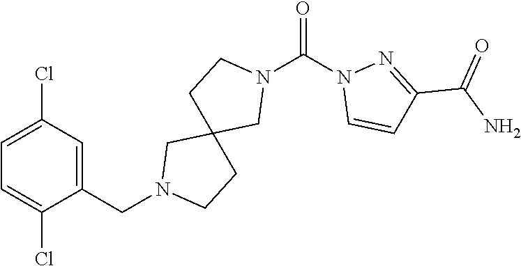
C1=C(Cl)C=C(CN2CC3(CCN(C(=O)N4C=CC(C(N)=O)=N4)C3)CC2)C(Cl)=C1
